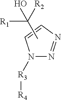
N1([R3][R4])N=NC=C1.C(C)([R2])([R1])O
